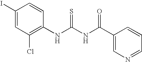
C1(I)=CC(Cl)=C(NC(NC(C2=CN=CC=C2)=O)=S)C=C1
